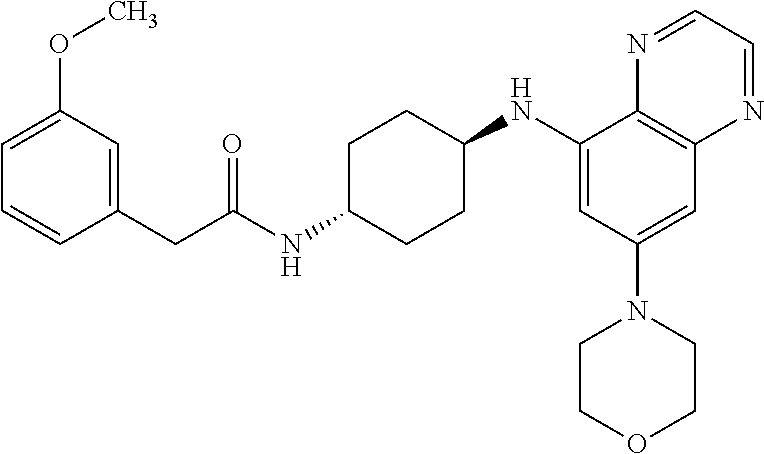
C1(NC2CCC(NC(CC3=CC(OC)=CC=C3)=O)CC2)=CC(N2CCOCC2)=CC2=C1N=CC=N2
